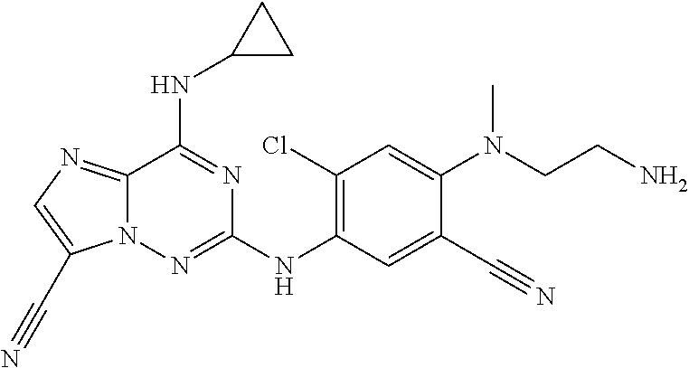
C12=NC=C(C#N)N1N=C(NC1=C(Cl)C=C(N(C)CCN)C(C#N)=C1)N=C2NC1CC1
